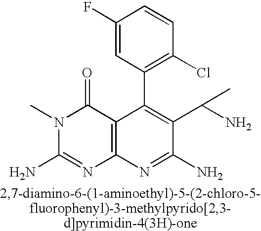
C1(F)=CC(C2=C(C(N)C)C(N)=NC3=C2C(=O)N(C)C(N)=N3)=C(Cl)C=C1
